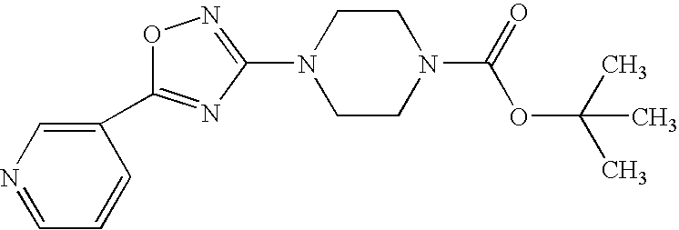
C1(N2CCN(C(=O)OC(C)(C)C)CC2)=NOC(C2=CN=CC=C2)=N1
